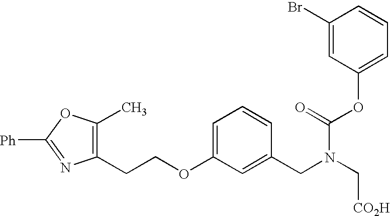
C(COC1=CC=CC(CN(C[CO2H])C(=O)OC2=CC=CC(Br)=C2)=C1)C1=C(C)OC([Ph])=N1
